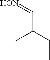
[HON]=CC(CC)CC
